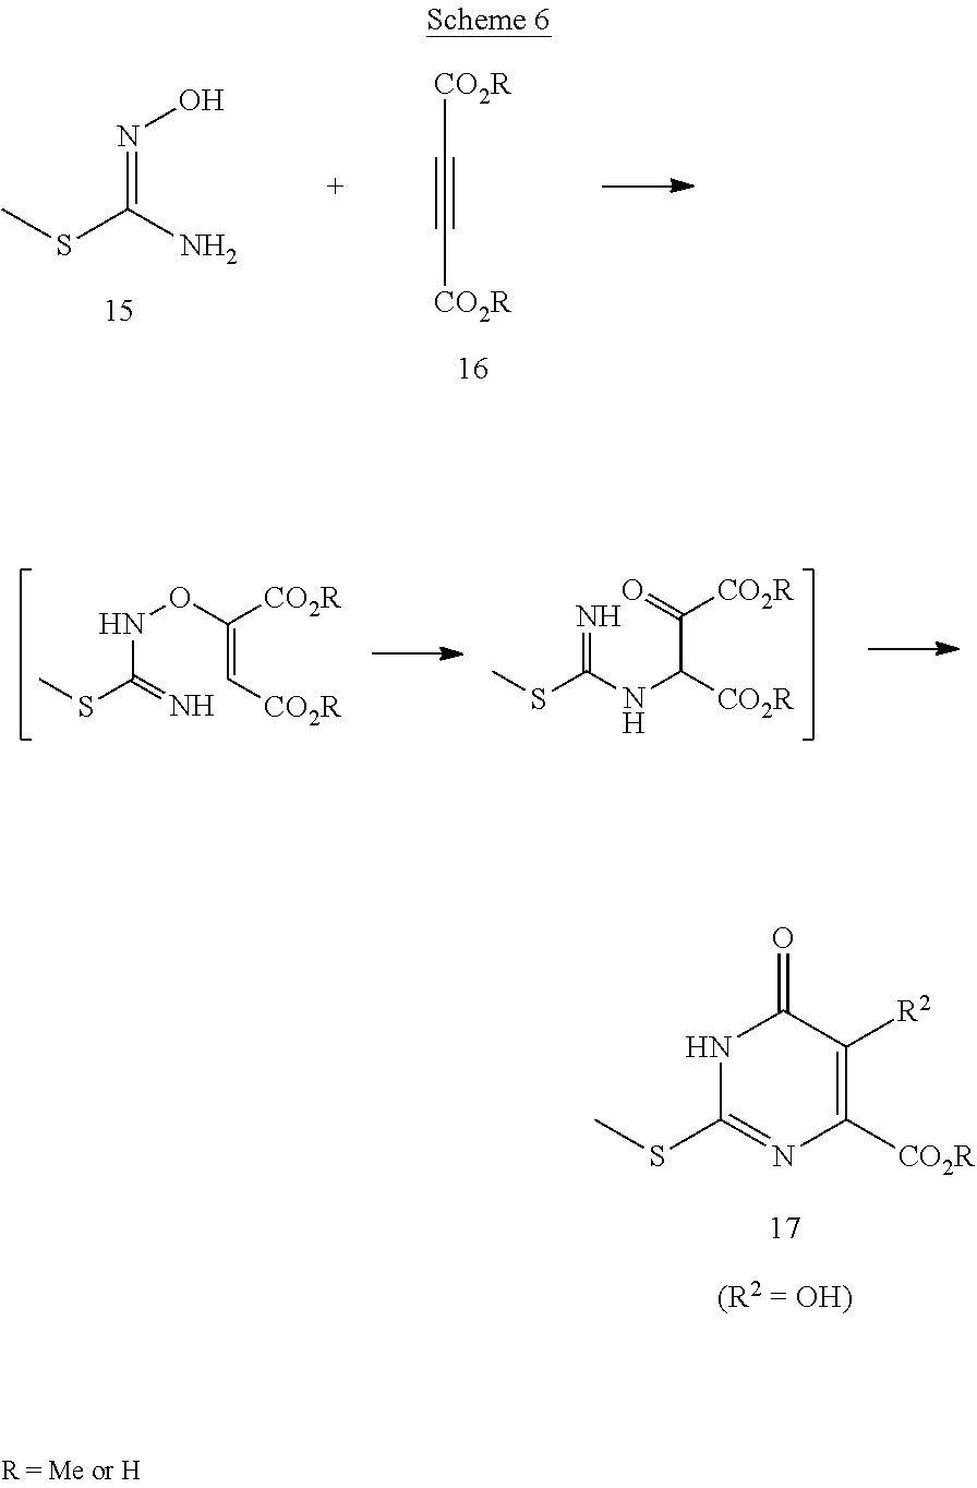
N(=C(N)SC)O.C(#C[CO2R])[CO2R].N(C(=N)SC)OC(=C[CO2R])[CO2R].N=C(NC([CO2R])C([CO2R])=O)SC.N1C(SC)=NC([CO2R])=C([R2])C1=O
